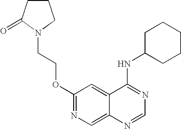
C1CC(=O)N(CCOC2=NC=C3C(=C2)C(NC2CCCCC2)=NC=N3)C1
